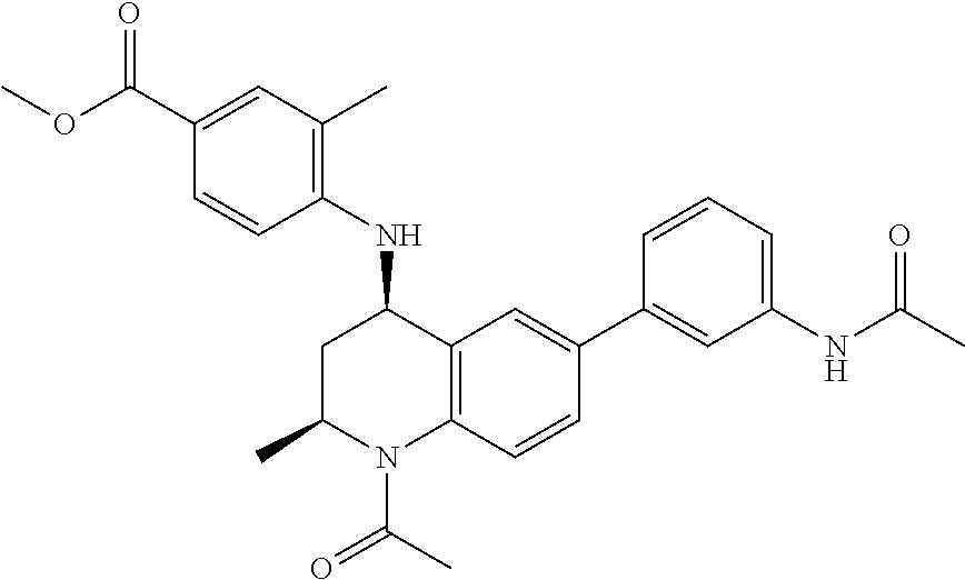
C1(C(OC)=O)=CC(C)=C(NC2CC(C)N(C(=O)C)C3=C2C=C(C2=CC(NC(=O)C)=CC=C2)C=C3)C=C1
